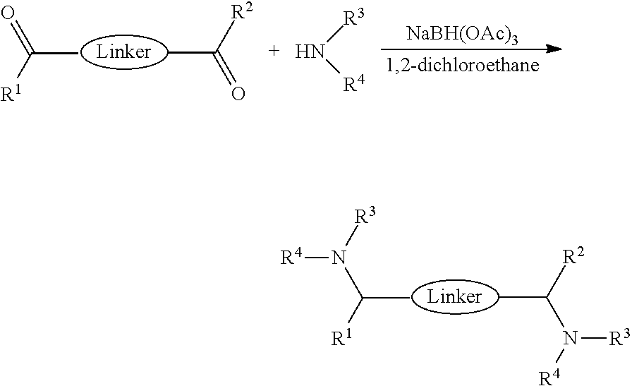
[NaBH(OAc)3].CC([R2])=O.CC(=O)[R1].N([R3])[R4].CC([R2])N([R3])[R4].CC(N([R3])[R4])[R1]
